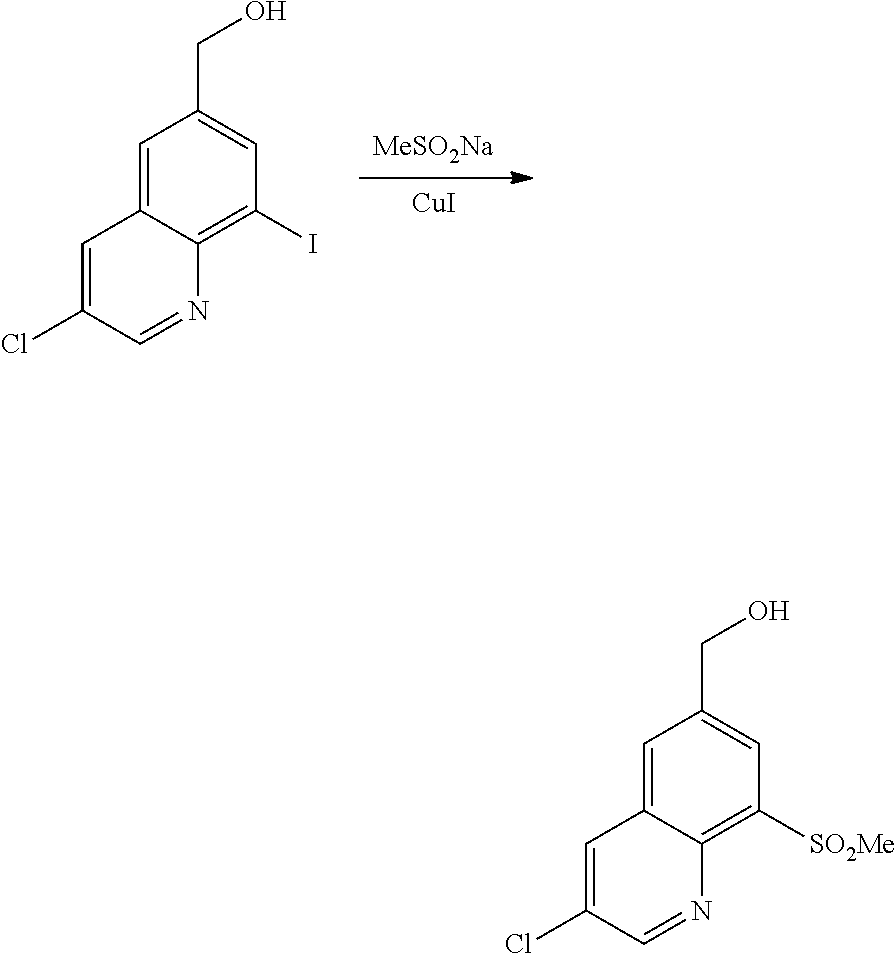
[MeSO2Na].[CuI].C1=C2C(=C(I)C=C1CO)N=CC(Cl)=C2.C1=C2C(=C([SO2Me])C=C1CO)N=CC(Cl)=C2
